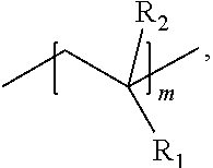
CCC(C)([R2])[R1]
